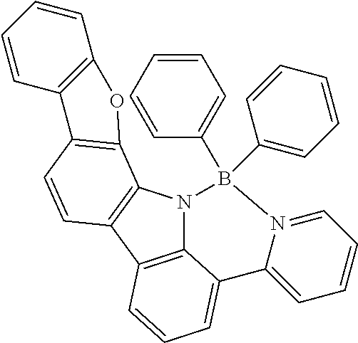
C12=C(N3C4=C1C=CC=C4C1=CC=CC=N1B3(C1=CC=CC=C1)C1=CC=CC=C1)C1=C(C=C2)C2=C(C=CC=C2)O1
